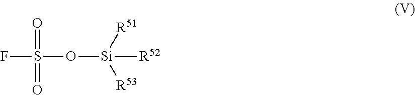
FS(O[Si]([R51])([R53])[R52])(=O)=O
